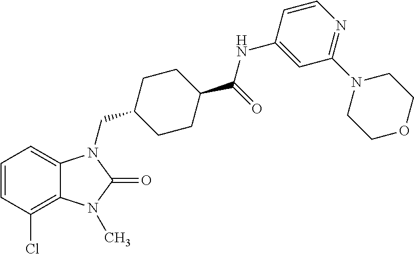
C1=CC(Cl)=C2C(=C1)N(CC1CCC(C(=O)NC3=CC(N4CCOCC4)=NC=C3)CC1)C(=O)N2C
